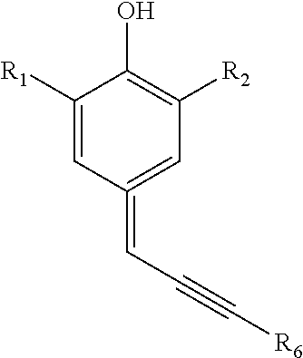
C1([R1])=CC(=CC#C[R6])=CC([R2])=C1O
